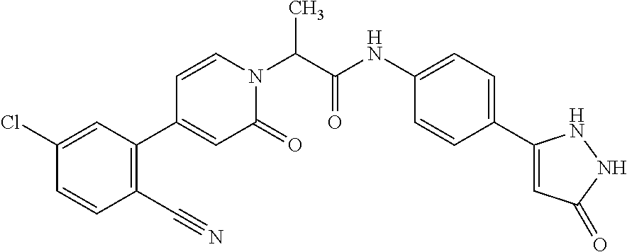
CC(N1C=CC(C2=C(C#N)C=CC(Cl)=C2)=CC1=O)C(NC1=CC=C(C2=CC(=O)NN2)C=C1)=O
